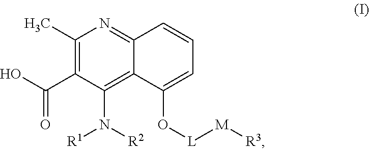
N1=C2C(=C(N([R2])[R1])C(C(O)=O)=C1C)C(O[L][M][R3])=CC=C2
